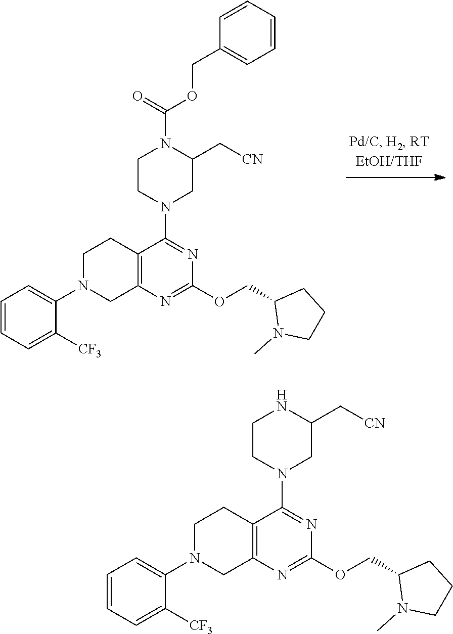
C12=C(N=C(OCC3N(C)CCC3)N=C1N1CC(C[CN])N(C(=O)OCC3=CC=CC=C3)CC1)CN(C1=CC=CC=C1[CF3])CC2.C12=C(N=C(OCC3N(C)CCC3)N=C1N1CC(C[CN])NCC1)CN(C1=CC=CC=C1[CF3])CC2
